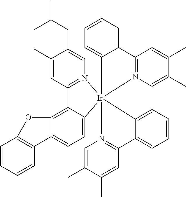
C1(C)=CC2=N(C=C1CC(C)C)[Ir]13(C4=CC=C5C(=C24)OC2=C5C=CC=C2)(C2=CC=CC=C2C2=N1C=C(C)C(C)=C2)N1=C(C=C(C)C(C)=C1)C1=CC=CC=C31
